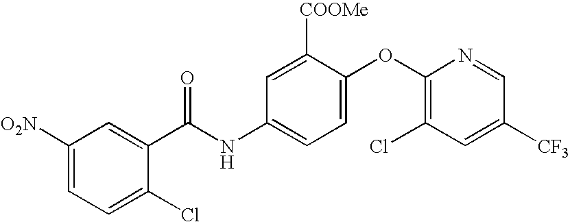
C1([O2N])=CC=C(Cl)C(C(NC2=CC=C(OC3=C(Cl)C=C([CF3])C=N3)C([COOMe])=C2)=O)=C1
